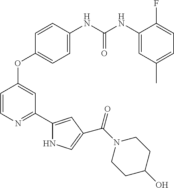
C1=CN=C(C2=CC(C(N3CCC(O)CC3)=O)=CN2)C=C1OC1=CC=C(NC(NC2=CC(C)=CC=C2F)=O)C=C1
